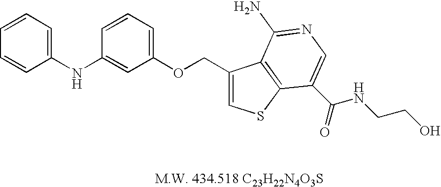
C1=CC=C(NC2=CC(OCC3=CSC4=C3C(N)=NC=C4C(NCCO)=O)=CC=C2)C=C1
